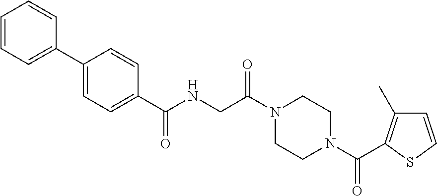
C1=CC=C(C2=CC=C(C(NCC(=O)N3CCN(C(=O)C4=C(C)C=CS4)CC3)=O)C=C2)C=C1
